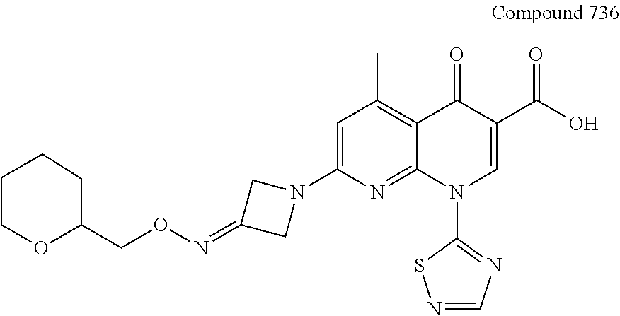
C1(CON=C2CN(C3=CC(C)=C4C(=N3)N(C3=NC=NS3)C=C(C(O)=O)C4=O)C2)CCCCO1
